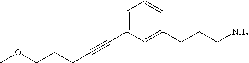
C(C#CC1=CC=CC(CCCN)=C1)CCOC
